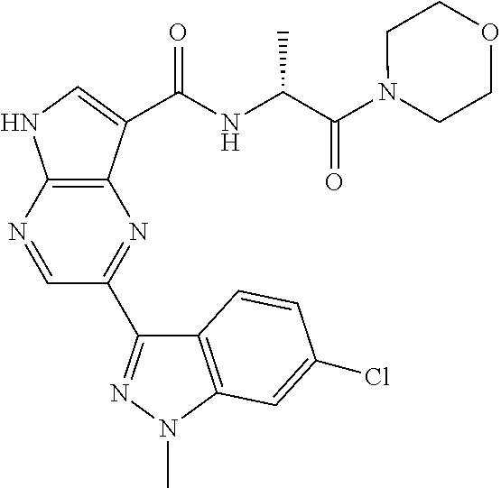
C1(C2=NN(C)C3=C2C=CC(Cl)=C3)=NC2=C(NC=C2C(NC(C(=O)N2CCOCC2)C)=O)N=C1
